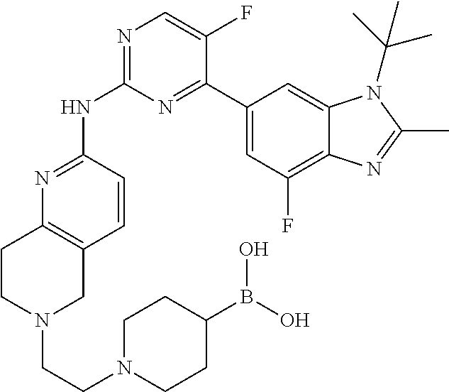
N1=C(NC2=NC=C(F)C(C3=CC(F)=C4C(=C3)N(C(C)(C)C)C(C)=N4)=N2)C=CC2=C1CCN(CCN1CCC(B(O)O)CC1)C2
